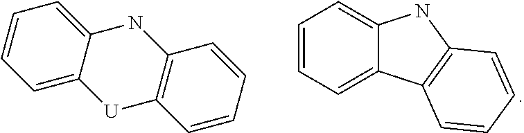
C1=CC=C2C(=C1)NC1=C2C=CC=C1.C1=C2C(=CC=C1)NC1=C([U]2)C=CC=C1
